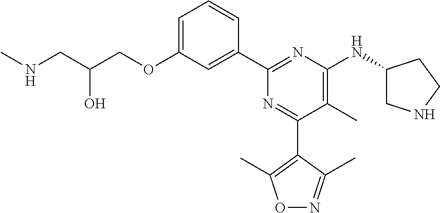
C1=C(OCC(CNC)O)C=C(C2=NC(NC3CNCC3)=C(C)C(C3=C(C)ON=C3C)=N2)C=C1
